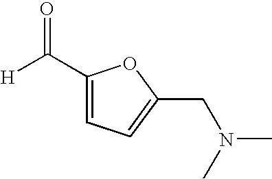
C1(C([H])=O)=CC=C(CN(C)C)O1
